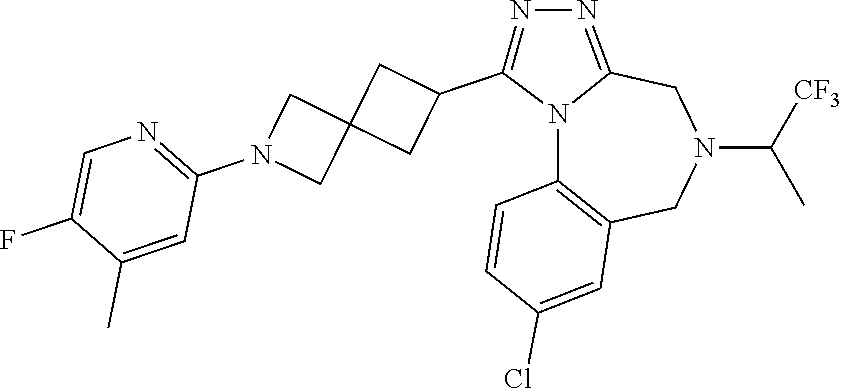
N12C3=C(CN(C([CF3])C)CC1=NN=C2C1CC2(C1)CN(C1=NC=C(F)C(C)=C1)C2)C=C(Cl)C=C3
